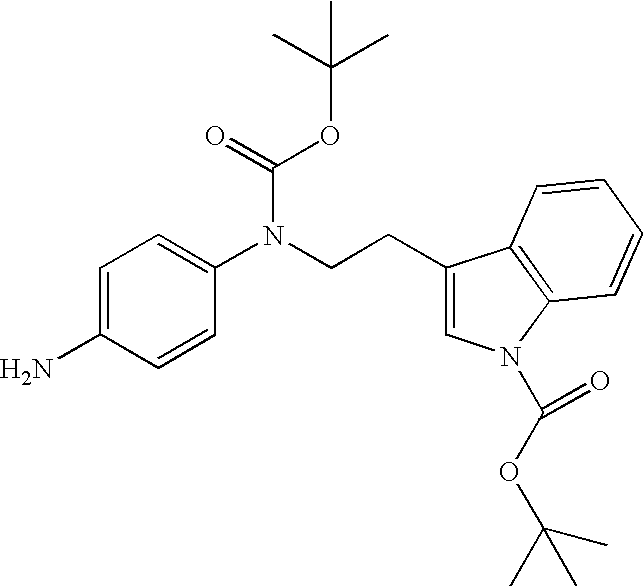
C1=C(N)C=CC(N(CCC2=CN(C(OC(C)(C)C)=O)C3=C2C=CC=C3)C(=O)OC(C)(C)C)=C1
